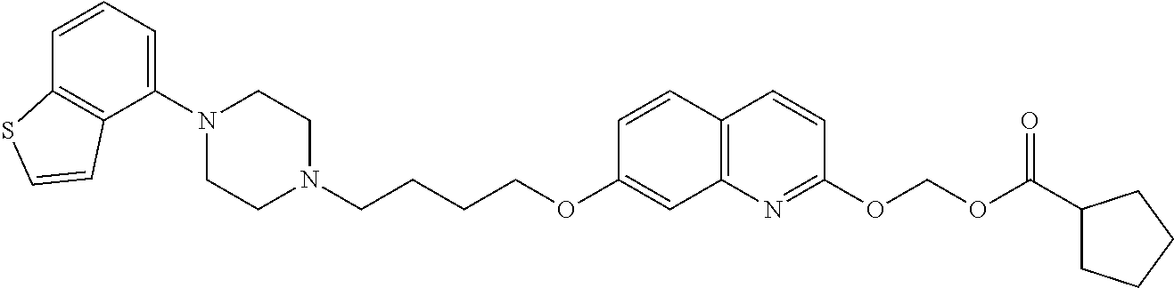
C1(N2CCN(CCCCOC3=CC4=C(C=C3)C=CC(OCOC(C3CCCC3)=O)=N4)CC2)=CC=CC2=C1C=CS2
